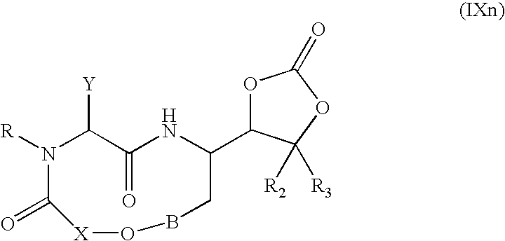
O1C(C2NC(=O)C([Y])N([R])C(=O)[X]OBC2)C([R2])([R3])OC1=O
